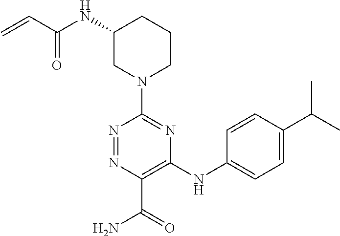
C1(N2CCCC(NC(C=C)=O)C2)=NC(NC2=CC=C(C(C)C)C=C2)=C(C(=O)N)N=N1
